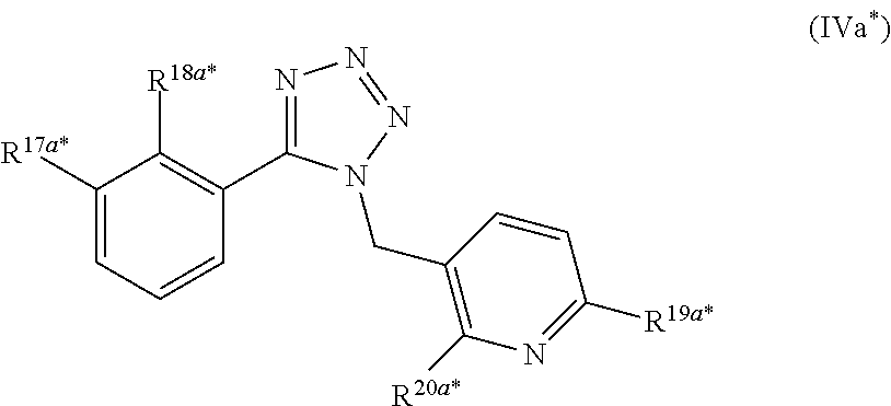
C1([R17a*])=CC=CC(C2=NN=NN2CC2=C([R20a*])N=C([R19a*])C=C2)=C1[R18a*]
